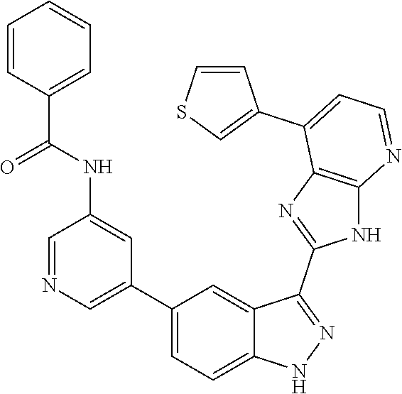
C1=NC=C(C2=CC=C3C(=C2)C(C2=NC4=C(N2)N=CC=C4C2=CSC=C2)=NN3)C=C1NC(C1=CC=CC=C1)=O
